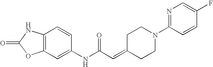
C1(NC(C=C2CCN(C3=NC=C(F)C=C3)CC2)=O)=CC2=C(C=C1)NC(=O)O2
